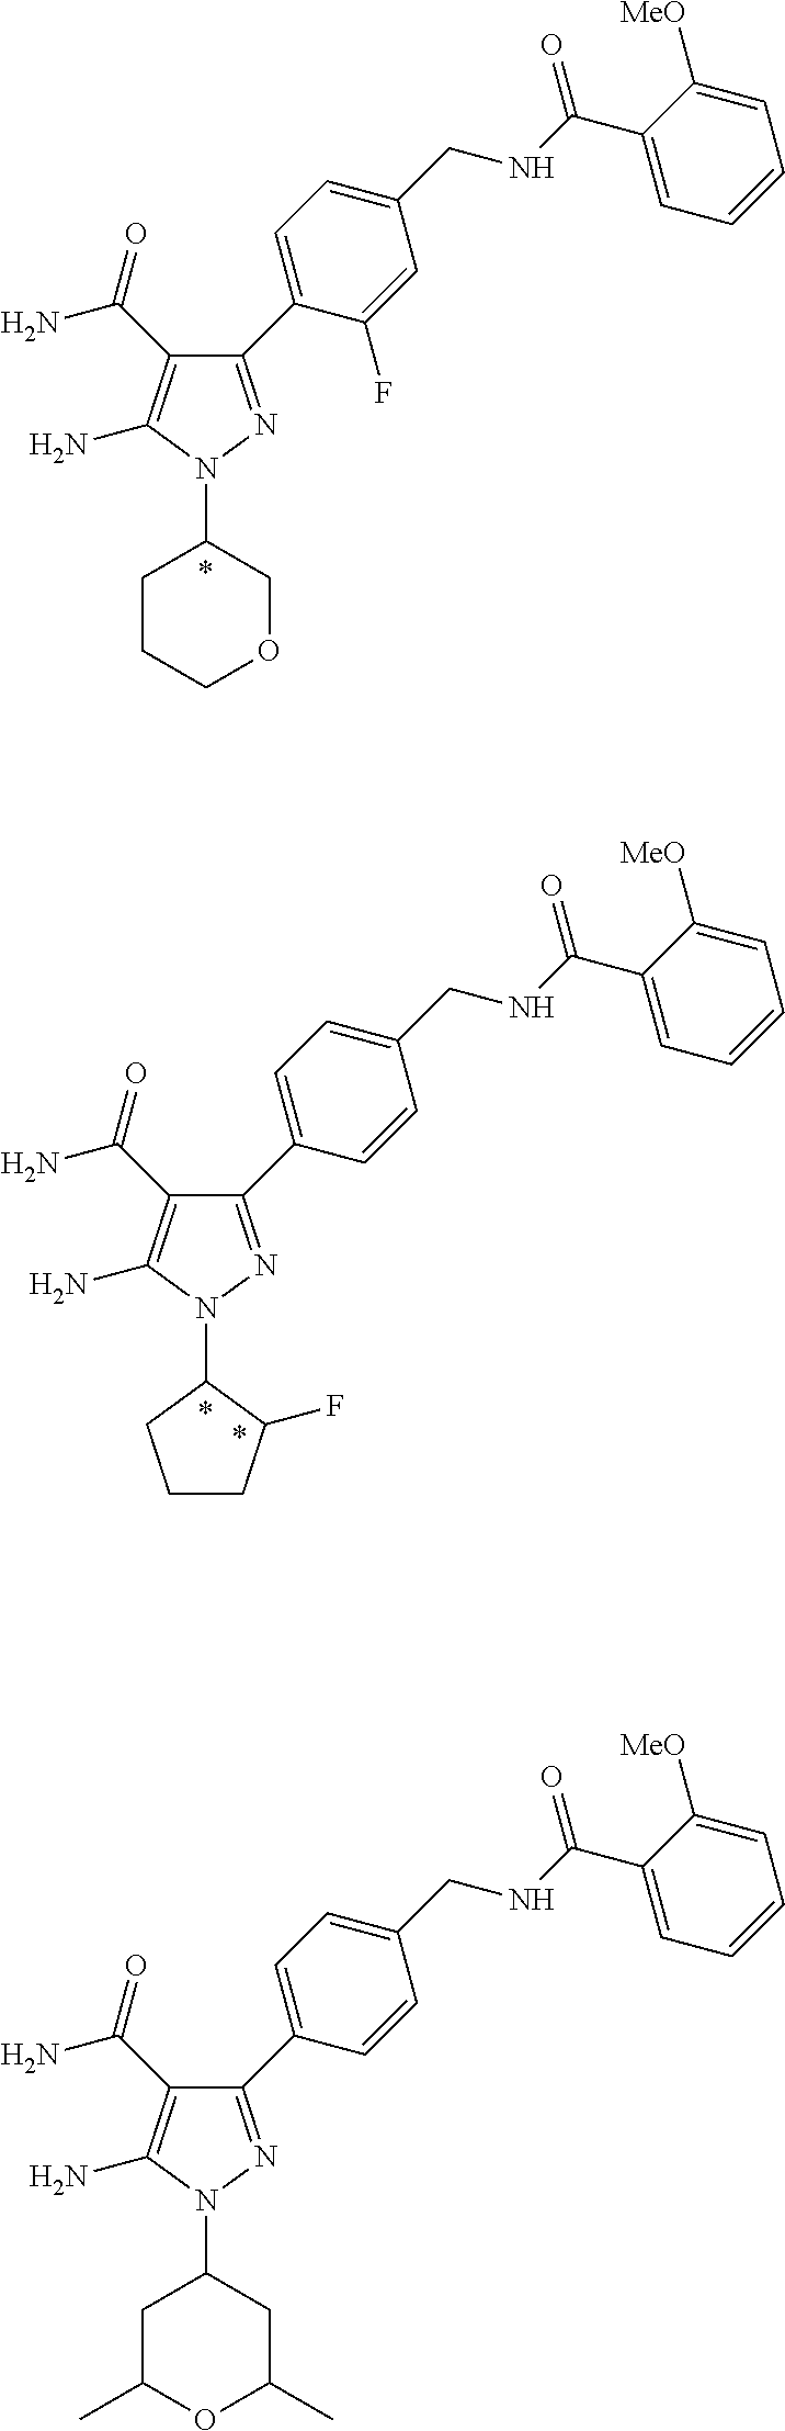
N1(C2CC(C)OC(C)C2)N=C(C2=CC=C(CNC(C3=CC=CC=C3[MeO])=O)C=C2)C(C(N)=O)=C1N.N1(C2CCCOC2)N=C(C2=CC=C(CNC(C3=CC=CC=C3[MeO])=O)C=C2F)C(C(N)=O)=C1N.N1(C2CCCC2F)N=C(C2=CC=C(CNC(C3=CC=CC=C3[MeO])=O)C=C2)C(C(N)=O)=C1N
